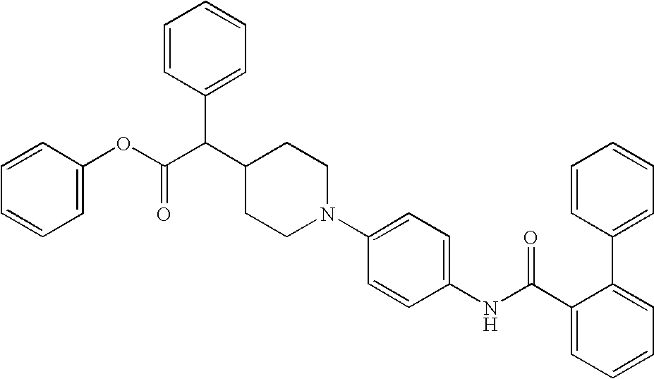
N1(C2=CC=C(NC(C3=CC=CC=C3C3=CC=CC=C3)=O)C=C2)CCC(C(C(OC2=CC=CC=C2)=O)C2=CC=CC=C2)CC1
